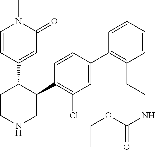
C1(C2=C(Cl)C=C(C3=C(CCNC(OCC)=O)C=CC=C3)C=C2)C(C2=CC(=O)N(C)C=C2)CCNC1
